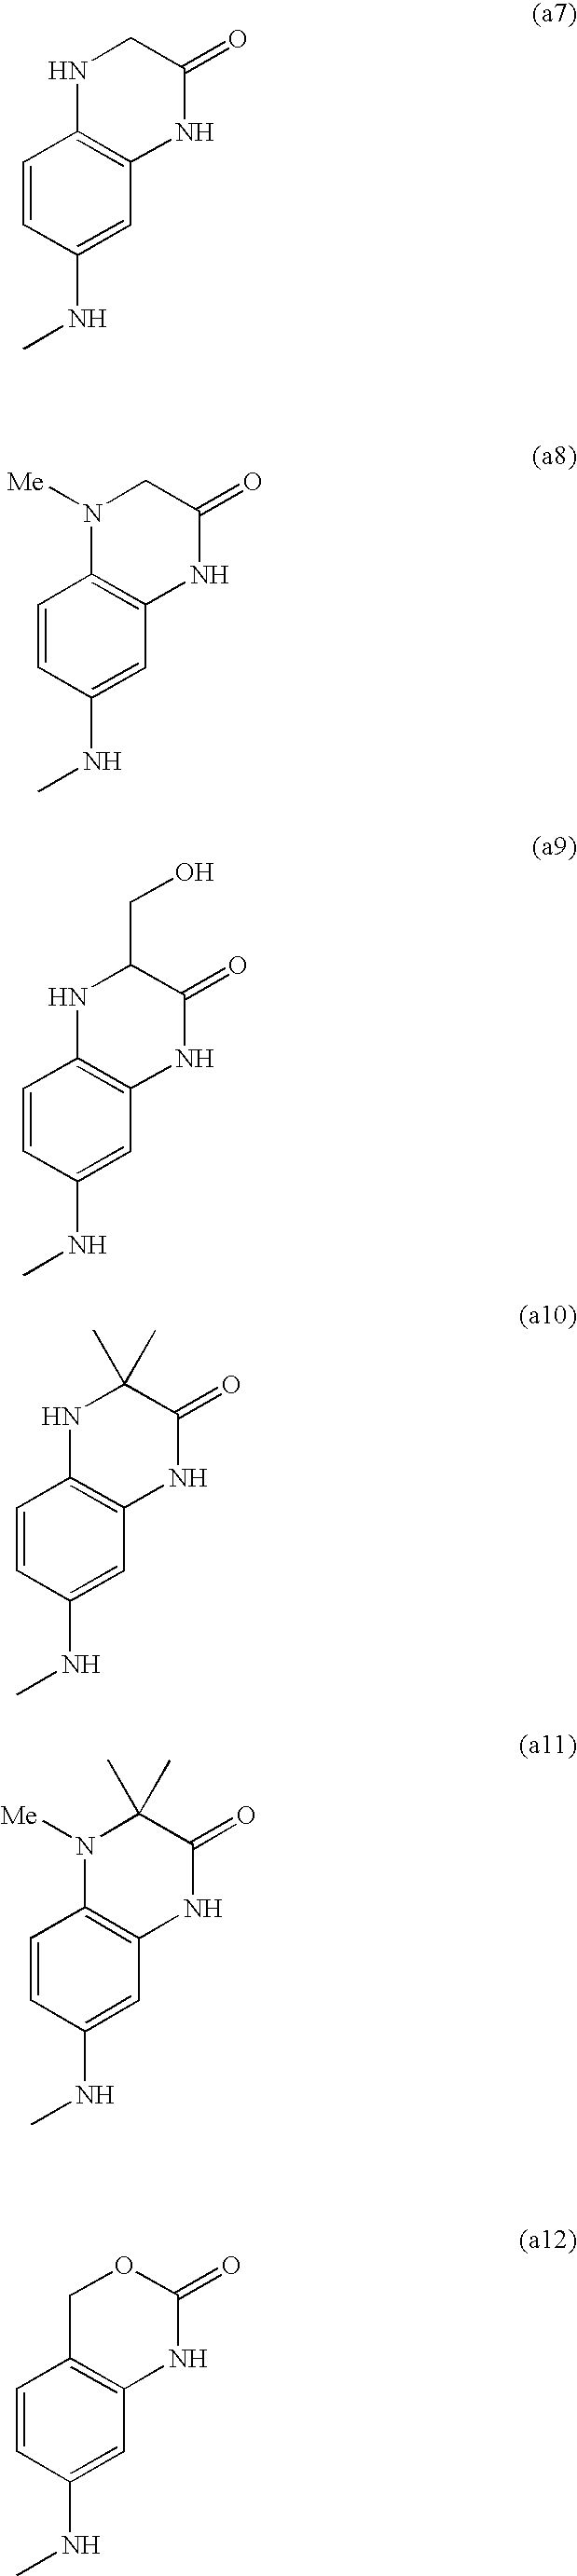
C1=CC(NC)=CC2=C1NCC(=O)N2.C1=CC(NC)=CC2=C1N([Me])CC(=O)N2.C1=CC(NC)=CC2=C1NC(CO)C(=O)N2.C1=CC(NC)=CC2=C1NC(C)(C)C(=O)N2.C1=CC(NC)=CC2=C1N([Me])C(C)(C)C(=O)N2.C1=CC(NC)=CC2=C1COC(=O)N2
